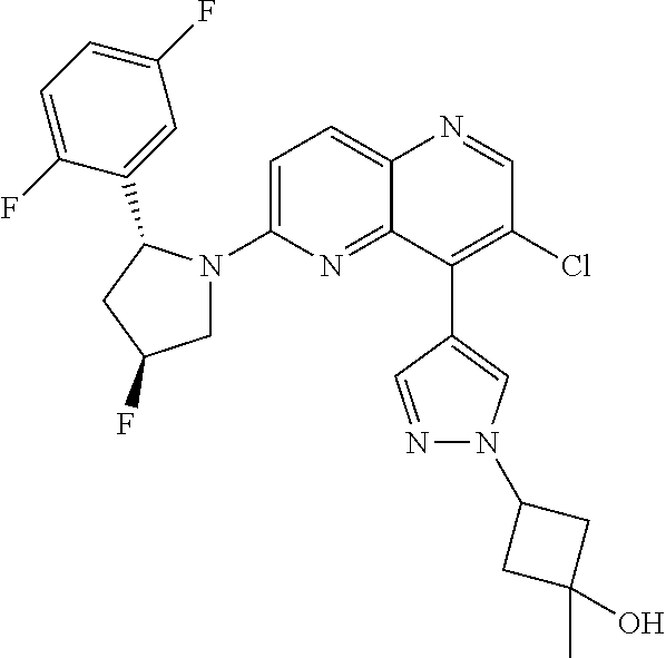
C12=CC=C(N3CC(F)CC3C3=CC(F)=CC=C3F)N=C1C(C1=CN(C3CC(C)(O)C3)N=C1)=C(Cl)C=N2
